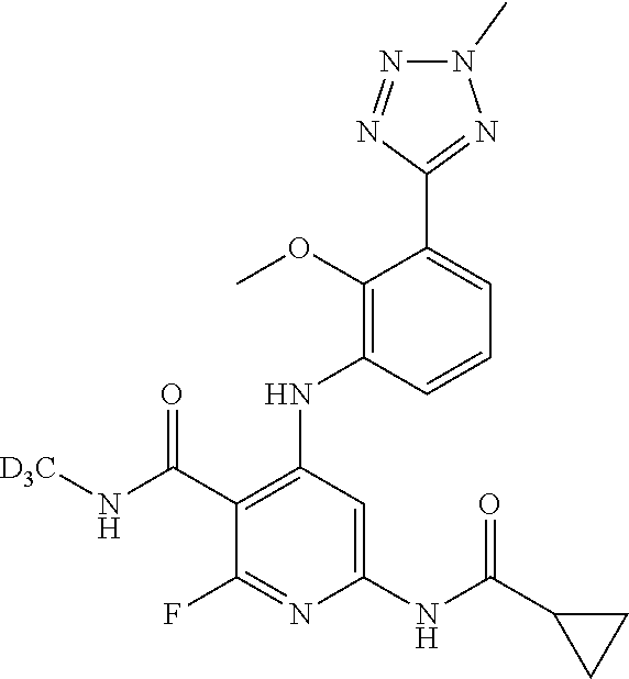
C1(C(N[D3C])=O)=C(NC2=C(OC)C(C3=NN(C)N=N3)=CC=C2)C=C(NC(C2CC2)=O)N=C1F
